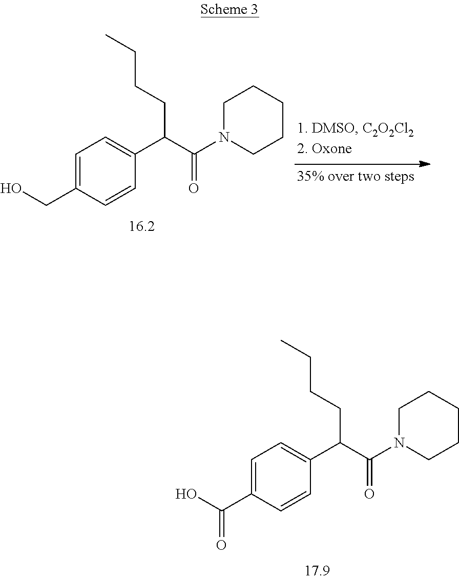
C1=C(C(O)=O)C=CC(C(C(=O)N2CCCCC2)CCCC)=C1.C1=C(CO)C=CC(C(C(=O)N2CCCCC2)CCCC)=C1
